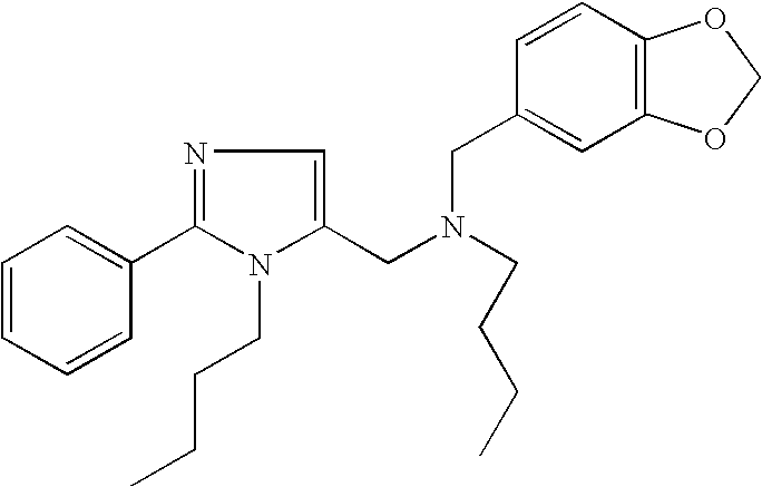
C1=CC=CC(C2=NC=C(CN(CC3=CC4=C(C=C3)OCO4)CCCC)N2CCCC)=C1
